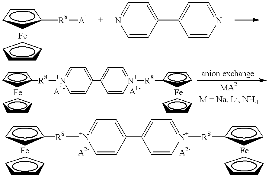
C1CCC([R8][A1])C1.C1CCCC1.C1=CC(C2=CC=NC=C2)=CC=N1.C1CCC([R8][N+]2=CC=C(C3=CC=[N+]([R8]C4CCCC4)C=C3)C=C2)C1.C1CCCC1.C1CCCC1.C1CCC([R8][N+]2=CC=C(C3=CC=[N+]([R8]C4CCCC4)C=C3)C=C2)C1.C1CCCC1.C1CCCC1
